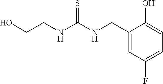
C1(CNC(NCCO)=S)=CC(F)=CC=C1O
